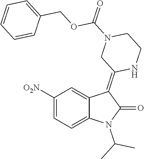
C1([O2N])=CC=C2C(=C1)C(=C1NCCN(C(=O)OCC3=CC=CC=C3)C1)C(=O)N2C(C)C
